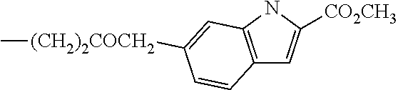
C12=C(NC([CO2CH3])=C1)C=C([(CH2)2COCH2]C)C=C2
